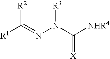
[R1]C(=NN(C([NHR4])=[X])[R3])[R2]
